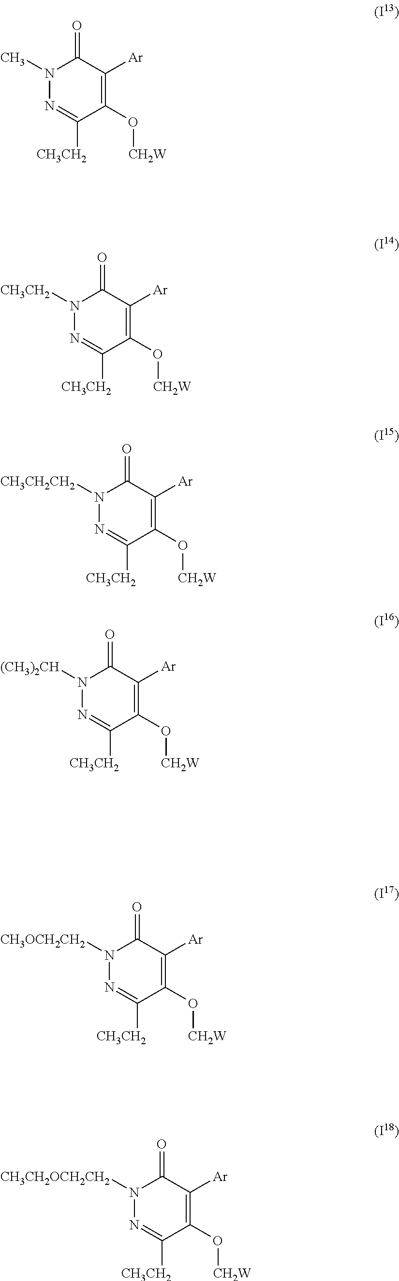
N1(C)N=C([CH3CH2])C(O[CH2W])=C([Ar])C1=O.N1([CH3CH2])N=C([CH3CH2])C(O[CH2W])=C([Ar])C1=O.N1([CH3CH2CH2])N=C([CH3CH2])C(O[CH2W])=C([Ar])C1=O.N1([(CH3)2CH])N=C([CH3CH2])C(O[CH2W])=C([Ar])C1=O.N1([CH3OCH2CH2])N=C([CH3CH2])C(O[CH2W])=C([Ar])C1=O.N1([CH3CH2OCH2CH2])N=C([CH3CH2])C(O[CH2W])=C([Ar])C1=O
